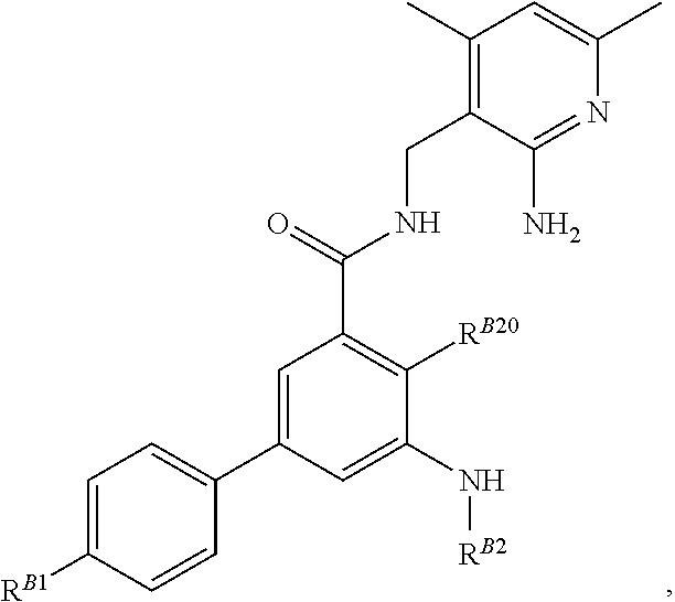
C1=C(C2=CC=C([RB1])C=C2)C=C(N[RB2])C([RB20])=C1C(=O)NCC1=C(C)C=C(C)N=C1N
